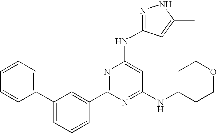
C1(C2=CC=CC=C2)=CC=CC(C2=NC(NC3=NNC(C)=C3)=CC(NC3CCOCC3)=N2)=C1
